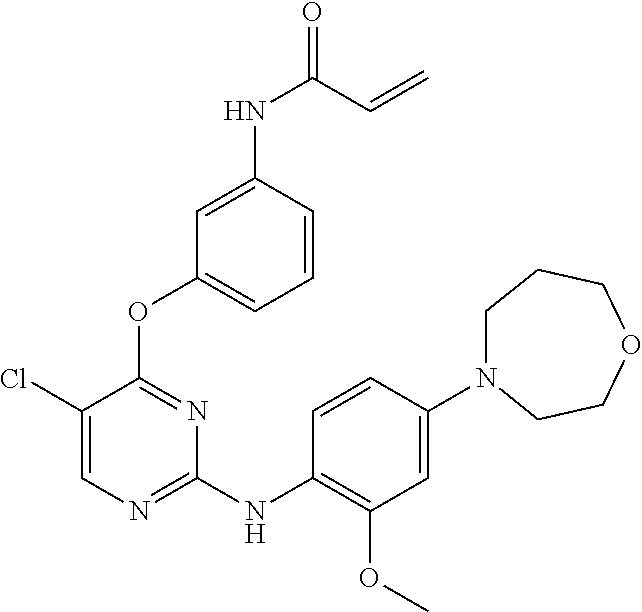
C1(Cl)=CN=C(NC2=C(OC)C=C(N3CCCOCC3)C=C2)N=C1OC1=CC=CC(NC(=O)C=C)=C1
